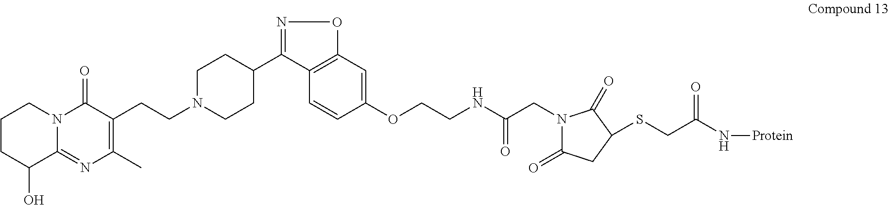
C1CC(O)C2=NC(C)=C(CCN3CCC(C4=NOC5=C4C=CC(OCCNC(CN4C(=O)CC(SCC(N[Protein])=O)C4=O)=O)=C5)CC3)C(=O)N2C1
